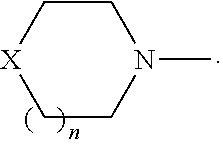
C1C[X]CCN1C
